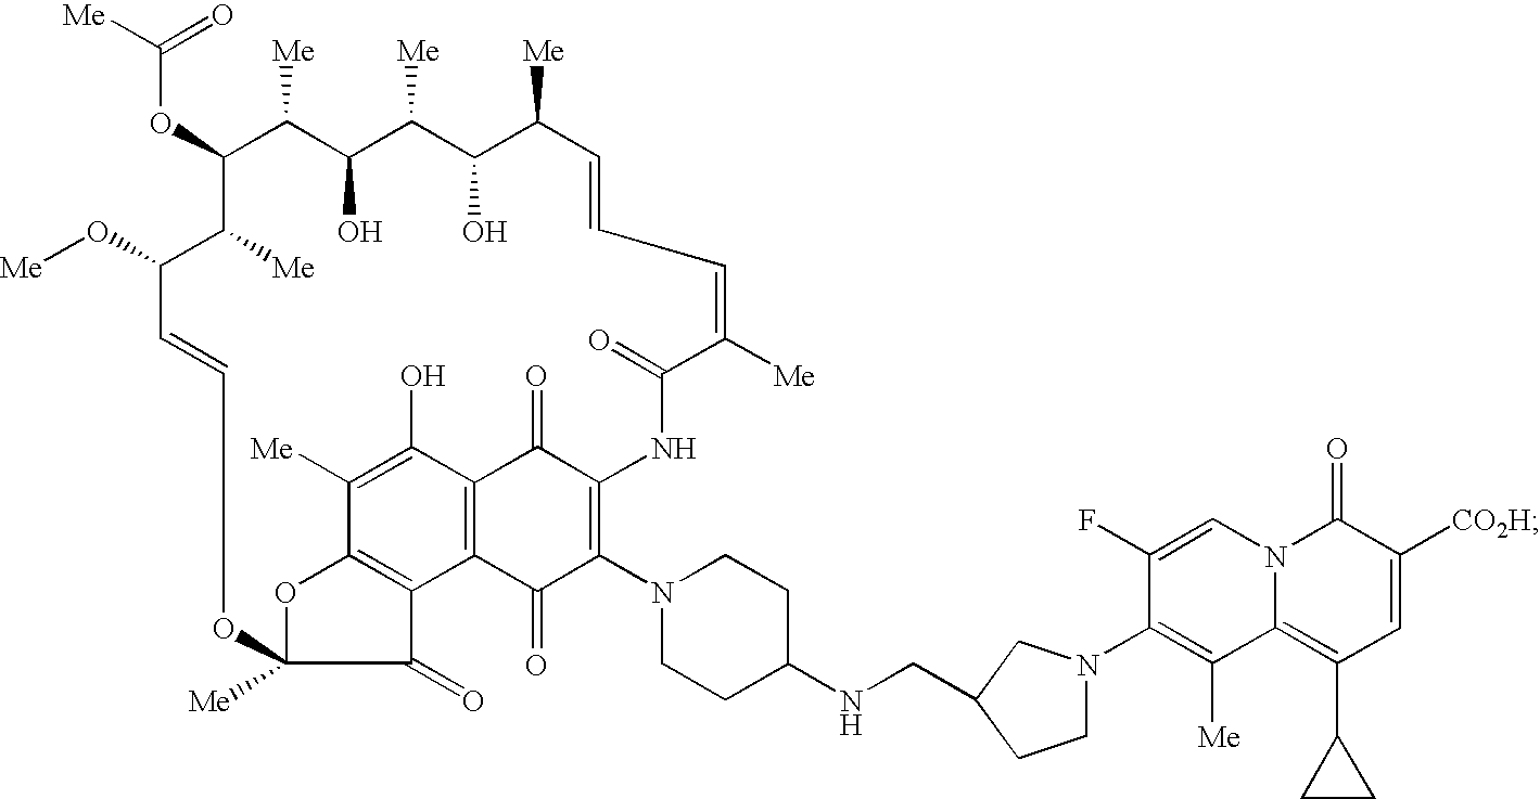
C(OC1C([Me])C(O)C([Me])C(O)C([Me])C=CC=C([Me])C(=O)NC2=C(N3CCC(NCC4CN(C5=C([Me])C6=C(C7CC7)C=C([CO2H])C(=O)N6C=C5F)CC4)CC3)C(=O)C3=C(C2=O)C(O)=C([Me])C2=C3C(=O)C([Me])(O2)OC=CC(O[Me])C1[Me])([Me])=O
